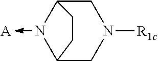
C12N(->[A])C(CN([R1c])C1)CC2
